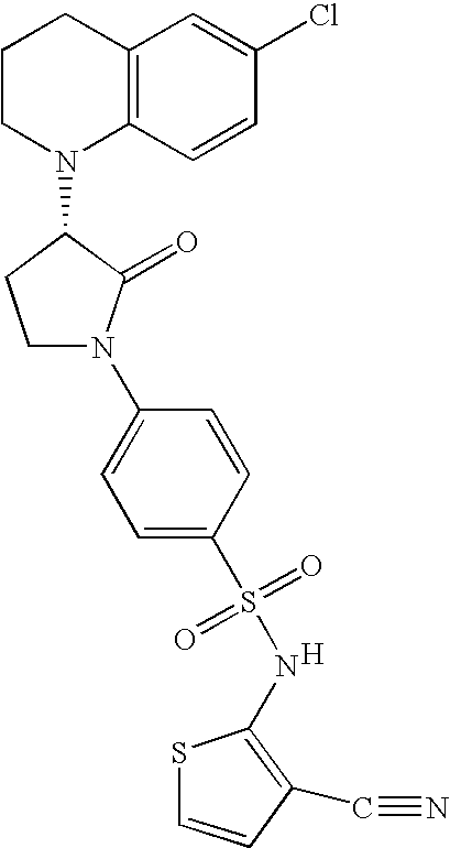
C1CN(C2CCN(C3=CC=C(S(=O)(=O)NC4=C(C#N)C=CS4)C=C3)C2=O)C2=C(C1)C=C(Cl)C=C2.[H]
